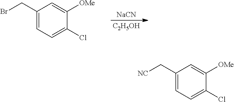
C1(CBr)=CC=C(Cl)C([OMe])=C1.[NaCN].[C2H5OH].C1(C[NC])=CC=C(Cl)C([OMe])=C1
